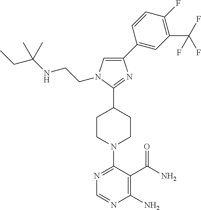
N1=C(N2CCC(C3=NC(C4=CC(C(F)(F)F)=C(F)C=C4)=CN3CCNC(CC)(C)C)CC2)C(C(N)=O)=C(N)N=C1
